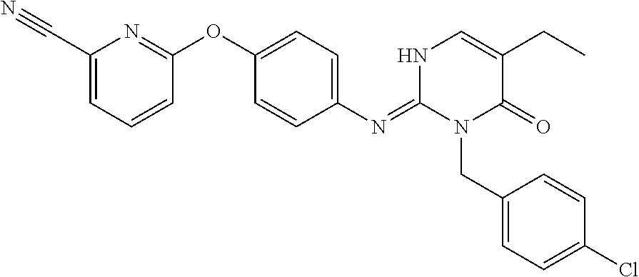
C1(C#N)=CC=CC(OC2=CC=C(N=C3N(CC4=CC=C(Cl)C=C4)C(=O)C(CC)=CN3)C=C2)=N1
